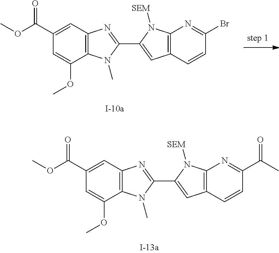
C1=C(OC)C2=C(C=C1C(OC)=O)N=C(C1=CC3=C(N1[SEM])N=C(C(=O)C)C=C3)N2C.C1=C(OC)C2=C(C=C1C(OC)=O)N=C(C1=CC3=C(N=C(Br)C=C3)N1[SEM])N2C
